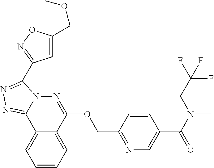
C1=CC=C2C(=C1)C1=NN=C(C3=NOC(COC)=C3)N1N=C2OCC1=NC=C(C(N(C)CC(F)(F)F)=O)C=C1
